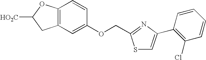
C12=C(C=C(OCC3=NC(C4=C(Cl)C=CC=C4)=CS3)C=C1)CC([HO2C])O2
